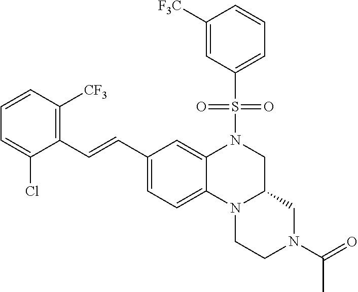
C1([F3C])=CC(S(N2CC3N(C4=CC=C(C=CC5=C([CF3])C=CC=C5Cl)C=C24)CCN(C(=O)C)C3)(=O)=O)=CC=C1
